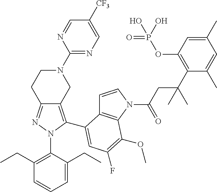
C12=NN(C3=C(CC)C=CC=C3CC)C(C3=CC(F)=C(OC)C4=C3C=CN4C(CC(C3=C(OP(O)(=O)O)C=C(C)C=C3C)(C)C)=O)=C1CN(C1=NC=C([CF3])C=N1)CC2
